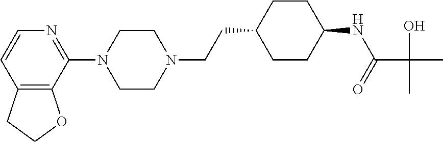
C12=C(C(N3CCN(CCC4CCC(NC(C(C)(O)C)=O)CC4)CC3)=NC=C1)OCC2
